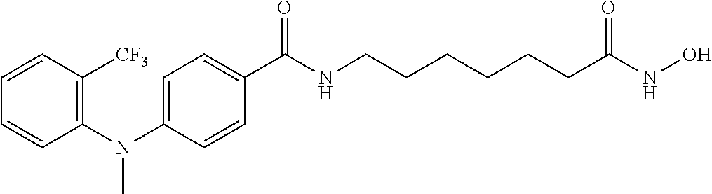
C1(N(C2=CC=C(C(NCCCCCCC(NO)=O)=O)C=C2)C)=C([CF3])C=CC=C1
